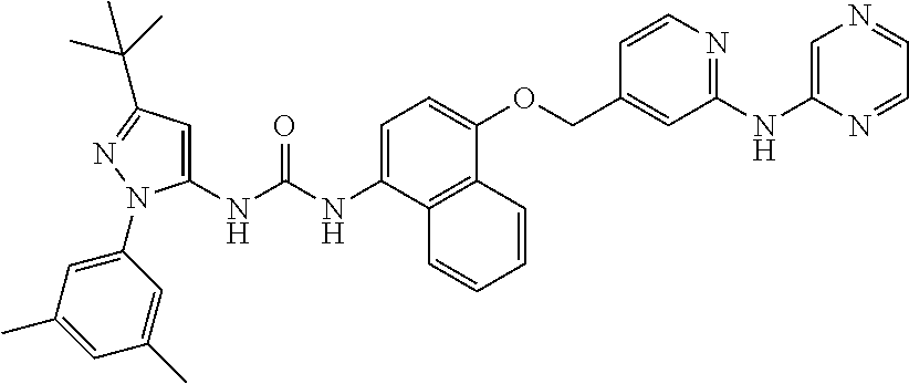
C1=C(NC(NC2=CC(C(C)(C)C)=NN2C2=CC(C)=CC(C)=C2)=O)C2=C(C(OCC3=CC(NC4=CN=CC=N4)=NC=C3)=C1)C=CC=C2
